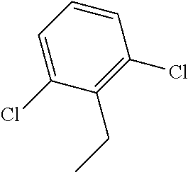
C1(Cl)=CC=CC(Cl)=C1CC
